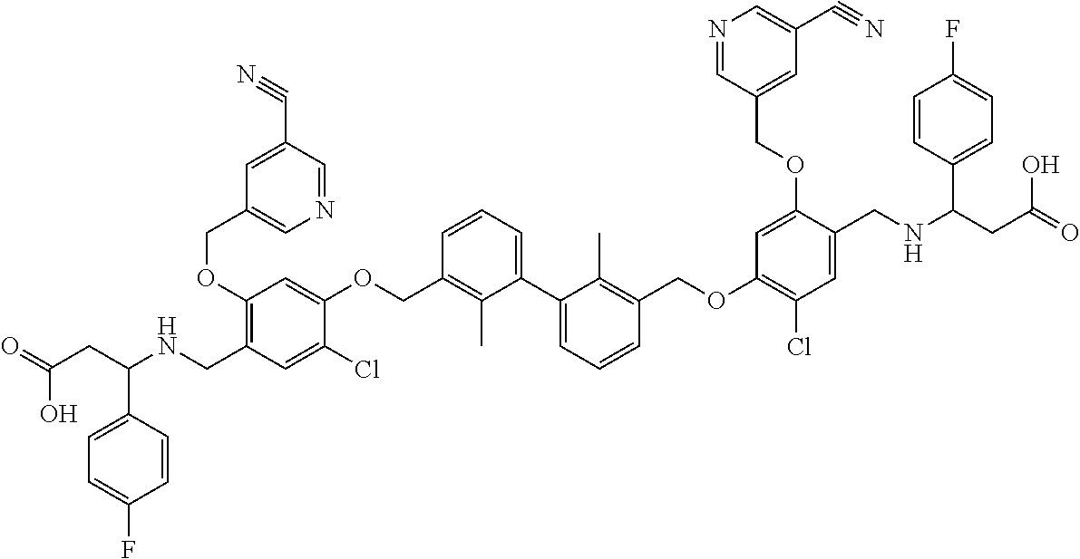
C1(OCC2=CN=CC(C#N)=C2)=C(CNC(CC(=O)O)C2=CC=C(F)C=C2)C=C(Cl)C(OCC2=C(C)C(C3=CC=CC(COC4=C(Cl)C=C(CNC(CC(=O)O)C5=CC=C(F)C=C5)C(OCC5=CC(C#N)=CN=C5)=C4)=C3C)=CC=C2)=C1
